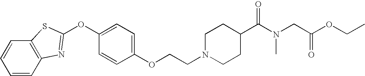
C1=CC(OCCN2CCC(C(N(CC(OCC)=O)C)=O)CC2)=CC=C1OC1=NC2=C(C=CC=C2)S1
